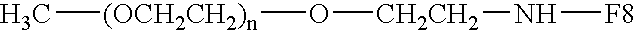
[CH2CH2](O[(OCH2CH2)n]C)N[F8]
